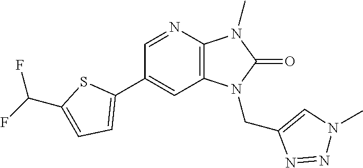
C1(C2=CC=C(C(F)F)S2)=CC2=C(N=C1)N(C)C(=O)N2CC1=CN(C)N=N1
